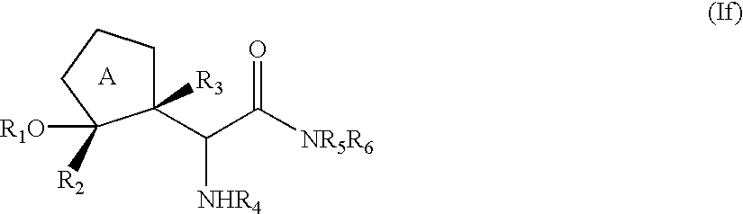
C1(C(C([NR5R6])=O)[NHR4])([R3])CCCC1([R1O])[R2].[A]
